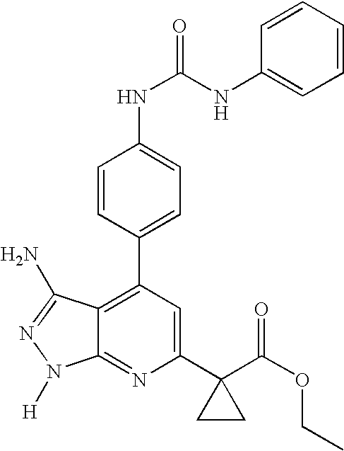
C1=CC(C2=C3C(=NC(C4(C(OCC)=O)CC4)=C2)N([H])N=C3N)=CC=C1NC(NC1=CC=CC=C1)=O
